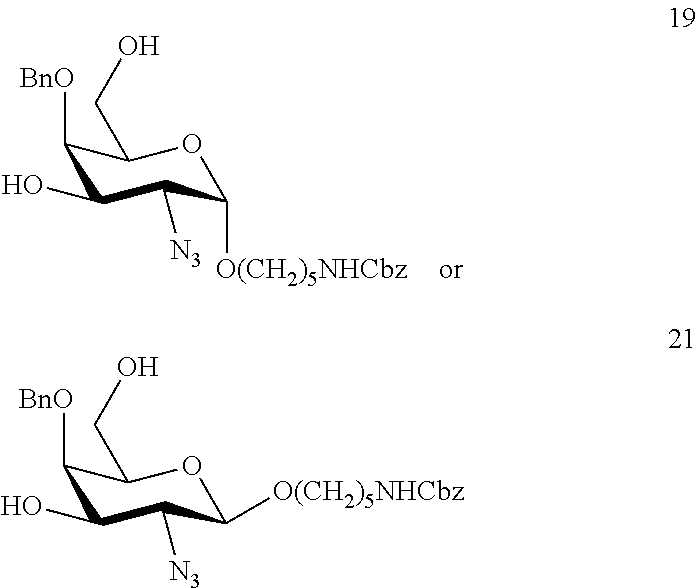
C1([BnO])C(O)C([N3])C([O(CH2)5NHCbz])OC1CO.C1([BnO])C(O)C([N3])C([O(CH2)5NHCbz])OC1CO
